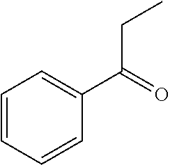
C1=CC=CC(C(=O)CC)=C1
